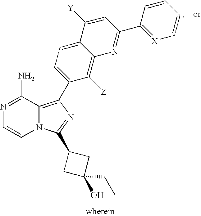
N1=C(N)C2=C(C3=CC=C4C(=C3[Z])N=C(C3=[X]C=CC=C3)C=C4[Y])N=C(C3CC(O)(CC)C3)N2C=C1
